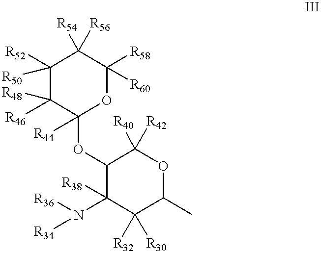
C1([R50])([R52])C([R46])([R48])C(OC2C(N([R34])[R36])([R38])C([R30])([R32])C(C)OC2([R40])[R42])([R44])OC([R58])([R60])C1([R54])[R56]
